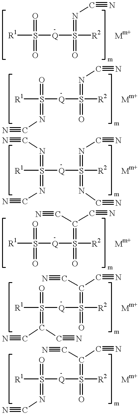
[R1]S([Q]S([R2])(=NC#N)=O)(=O)=O.[Mm+].[m].[R1]S([Q]S([R2])(=NC#N)=O)(=O)=NC#N.[Mm+].[m].[R1]S([Q]S([R2])(=NC#N)=NC#N)(=NC#N)=NC#N.[Mm+].[m].[R1]S([Q]S([R2])(=C(C#N)C#N)=O)(=O)=O.[Mm+].[m].[R1]S([Q]S([R2])(=C(C#N)C#N)=O)(=O)=C(C#N)C#N.[Mm+].[m].[R1]S([Q]S([R2])(=C(C#N)C#N)=O)(=O)=NC#N.[Mm+].[m]
